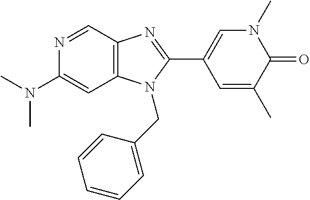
N1=CC2=C(C=C1N(C)C)N(CC1=CC=CC=C1)C(C1=CN(C)C(=O)C(C)=C1)=N2
